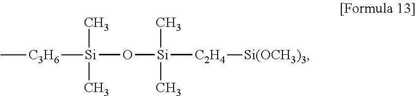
[Si](O[Si]([C2H4][Si(OCH3)3])(C)C)(C)(C)[C3H6]C
